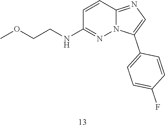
COCCNC1=NN2C(=NC=C2C2=CC=C(F)C=C2)C=C1
